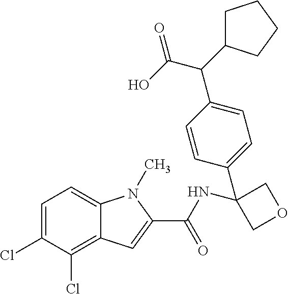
C1=C(Cl)C(Cl)=C2C(=C1)N(C)C(C(NC1(C3=CC=C(C(C(O)=O)C4CCCC4)C=C3)COC1)=O)=C2
